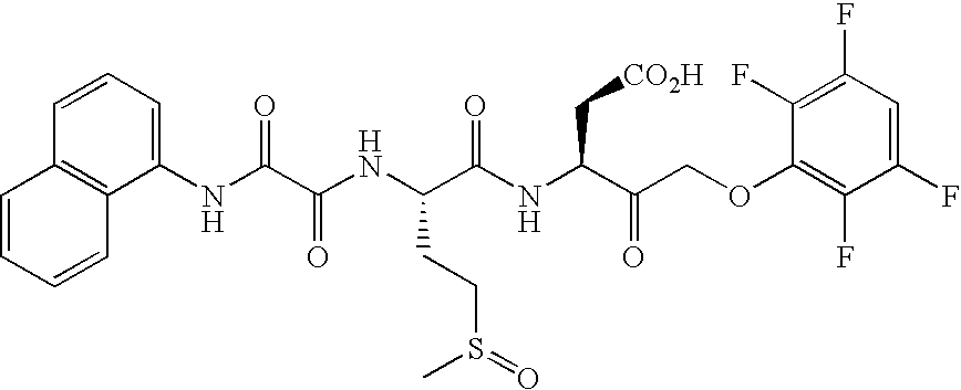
N(C(C(NC(C(NC(C(COC1=C(F)C(F)=CC(F)=C1F)=O)C[CO2H])=O)CCS(C)=O)=O)=O)C1=CC=CC2=C1C=CC=C2
